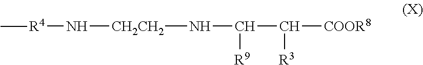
[CH2CH2](NC(C([R3])[COOR8])[R9])N[R4]C
